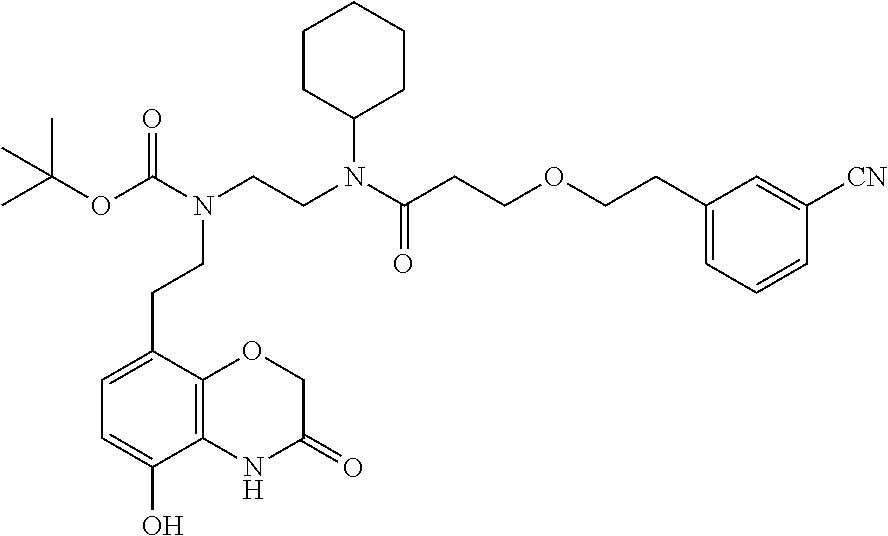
C(CCOCCC1=CC=CC([CN])=C1)(=O)N(CCN(C(OC(C)(C)C)=O)CCC1=CC=C(O)C2=C1OCC(=O)N2)C1CCCCC1
